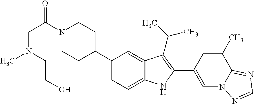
N1(C(CN(C)CCO)=O)CCC(C2=CC=C3C(=C2)C(C(C)C)=C(C2=CN4C(=NC=N4)C(C)=C2)N3)CC1
